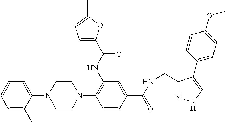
C1=C(C)C(N2CCN(C3=C(NC(C4=CC=C(C)O4)=O)C=C(C(NCC4=NNC=C4C4=CC=C(OC)C=C4)=O)C=C3)CC2)=CC=C1
